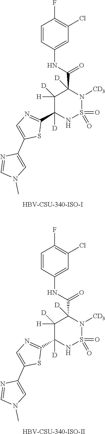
C1=CC(NC(C2([D])C([H])([D])C(C3=NC=C(C4=CN(C)C=N4)S3)([D])NS(=O)(=O)N2[CD3])=O)=CC(Cl)=C1F.[HBV-CSU-340-ISO-I].C1=CC(NC(C2([D])C([H])([D])C(C3=NC=C(C4=CN(C)C=N4)S3)([D])NS(=O)(=O)N2[CD3])=O)=CC(Cl)=C1F.[HBV-CSU-340-ISO-II]
